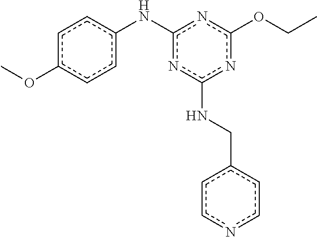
c1c(OC)ccc(Nc2nc(NCc3ccncc3)nc(OCC)n2)c1
